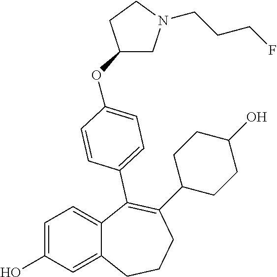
C1=C(O)C=C2C(=C1)C(C1=CC=C(OC3CN(CCCF)CC3)C=C1)=C(C1CCC(O)CC1)CCC2
